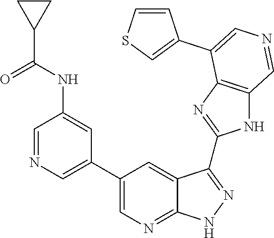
C1=NC=C(C2=CN=C3C(=C2)C(C2=NC4=C(N2)C=NC=C4C2=CSC=C2)=NN3)C=C1NC(=O)C1CC1
